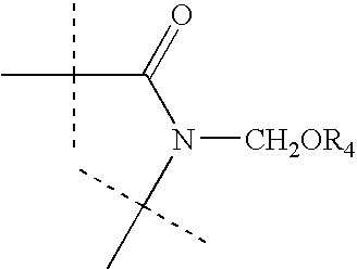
C(C(=O)N(C(C)(C)C)[CH2OR4])(C)(C)C
